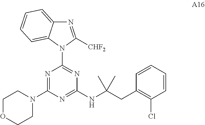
N1=C([CHF2])N(C2=NC(NC(CC3=C(Cl)C=CC=C3)(C)C)=NC(N3CCOCC3)=N2)C2=CC=CC=C12
